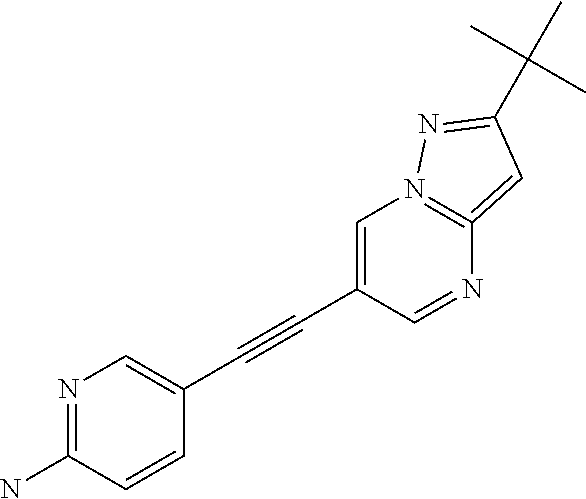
C1=C(C#CC2=CN=C(N)C=C2)C=NC2=N1N=C(C(C)(C)C)C=2
